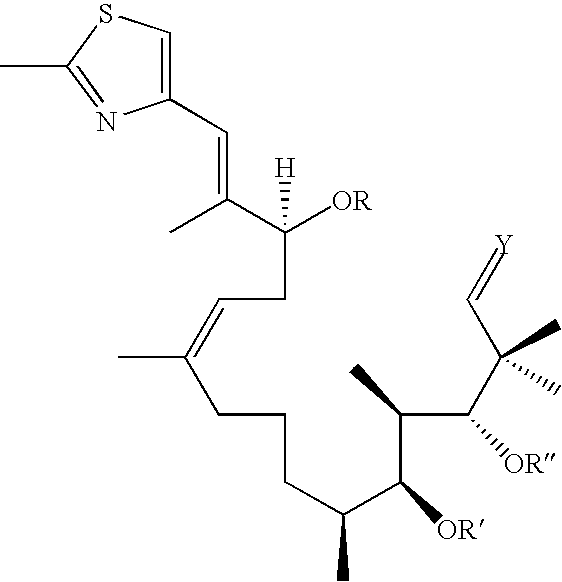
C(CC=C(CCCC(C(C(C(C(C=[Y])(C)C)[OR])C)[OR])C)C)([OR])(C(=CC1=CSC(C)=N1)C)[H]
